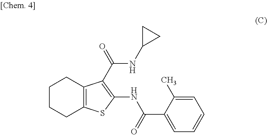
C12=C(SC(NC(C3=CC=CC=C3C)=O)=C1C(=O)NC1CC1)CCCC2
